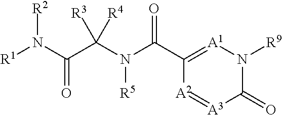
C1(C(=O)N([R5])C(C(N([R1])[R2])=O)([R3])[R4])=[A1]N([R9])C(=O)[A3]=[A2]1
